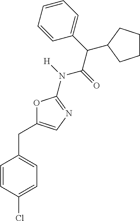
C1=C(Cl)C=CC(CC2=CN=C(N([H])C(=O)C(C3=CC=CC=C3)C3CCCC3)O2)=C1
